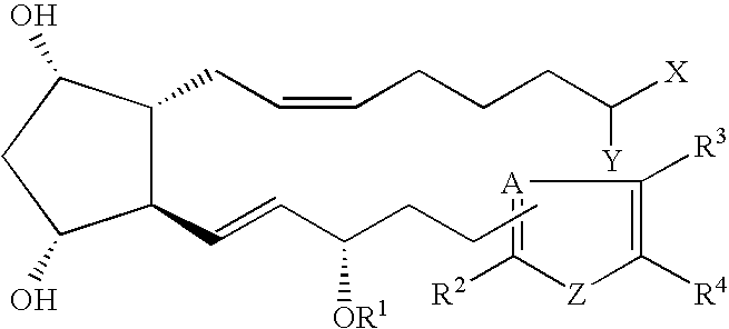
[A]1=C([R2])[Z]C([R4])=C1[R3].C(C=CCCCC([X])[Y])C1C(C=CC(CCC)[OR1])C(O)CC1O
